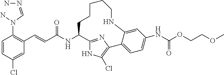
C1=CC(Cl)=CC(C=CC(NC2C3=NC(=C(Cl)N3)C3=CC=C(NC(OCCOC)=O)C=C3NCCCCC2)=O)=C1N(C=NN)N
